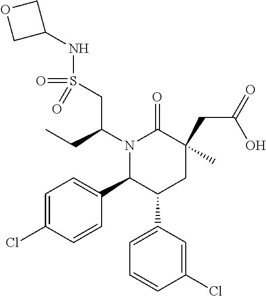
CCC(CS(NC1COC1)(=O)=O)N1C(C2=CC=C(Cl)C=C2)C(C2=CC=CC(Cl)=C2)CC(C)(CC(=O)O)C1=O
